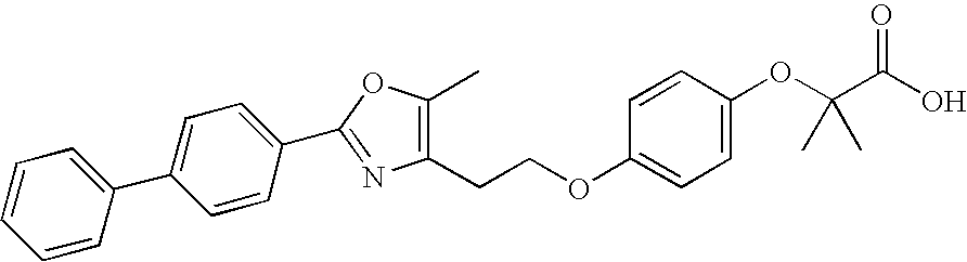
C1=CC(C2=CC=C(C3=NC(CCOC4=CC=C(OC(C(O)=O)(C)C)C=C4)=C(C)O3)C=C2)=CC=C1
